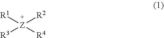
[R1][Z]([R4])([R2])[R3]
